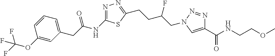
C1=C(OC(F)(F)F)C=CC=C1CC(NC1=NN=C(CCC(CN2N=NC(C(NCCOC)=O)=C2)F)S1)=O
